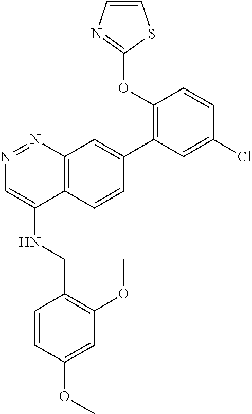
C1(OC2=NC=CS2)=C(C2=CC3=C(C=C2)C(NCC2=C(OC)C=C(OC)C=C2)=CN=N3)C=C(Cl)C=C1
